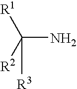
NC([R3])([R1])[R2]
